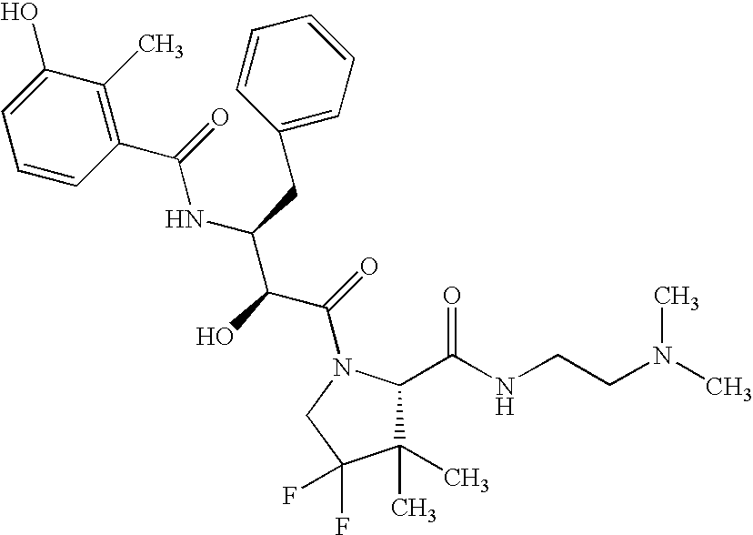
C1(C)(C)C(C(NCCN(C)C)=O)N(C(=O)C(C(NC(C2=C(C)C(O)=CC=C2)=O)CC2=CC=CC=C2)O)CC1(F)F
